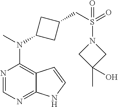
N1=CN=C2C(=C1N(C)C1CC(CS(N3CC(O)(C)C3)(=O)=O)C1)C=CN2
